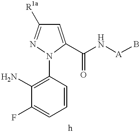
C1(N)=C(N2C(C(N[A]B)=O)=CC([R1a])=N2)C=CC=C1F
